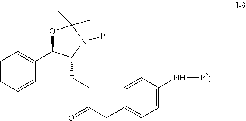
C1=CC=CC(C2OC(C)(C)N([P1])C2CCC(CC2=CC=C(N[P2])C=C2)=O)=C1
